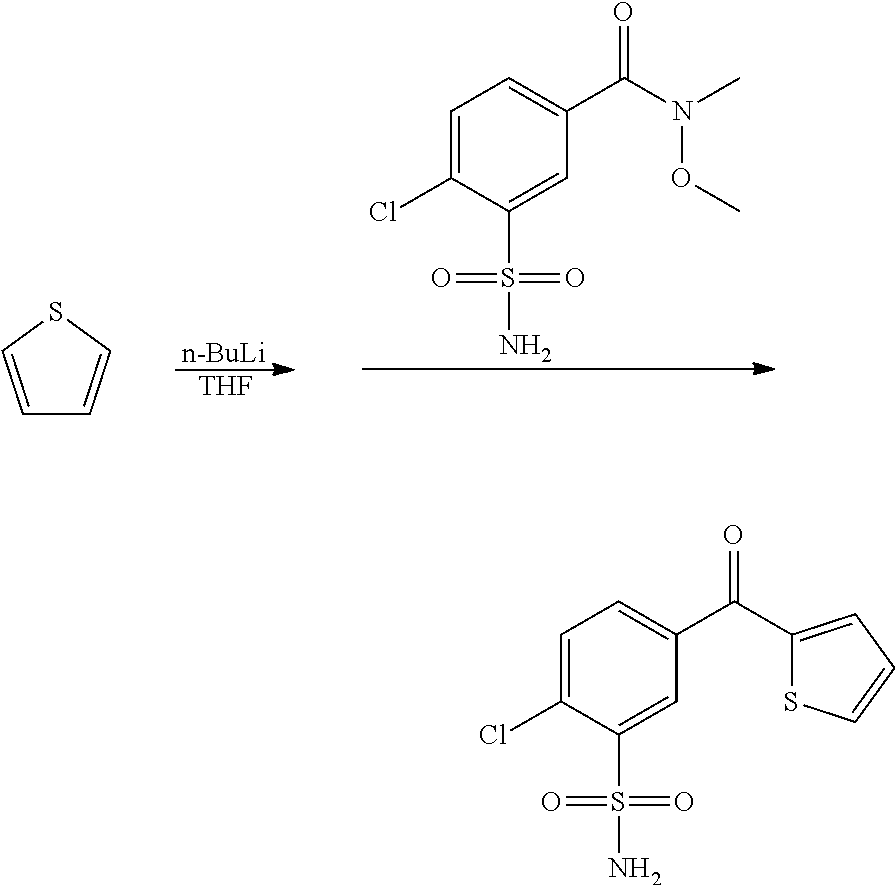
[n-BuLi].[THF].C1=C(Cl)C(S(=O)(=O)N)=CC(C(=O)N(OC)C)=C1.C1=CSC=C1.C1=C(Cl)C(S(=O)(=O)N)=CC(C(=O)C2=CC=CS2)=C1
